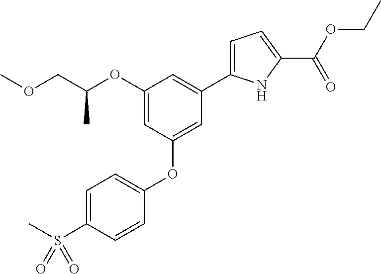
C1=C(S(C)(=O)=O)C=CC(OC2=CC(C3=CC=C(C(OCC)=O)N3)=CC(OC(COC)C)=C2)=C1
